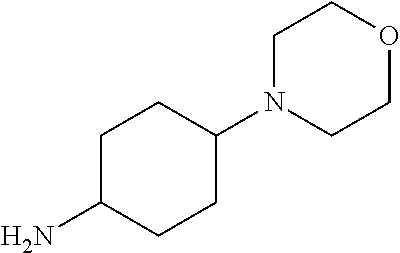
C1C(N)CCC(N2CCOCC2)C1
